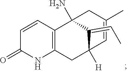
C1=CC(=O)NC2=C1C1(N)CC(C)=CC([H])(C2)C1=CC
